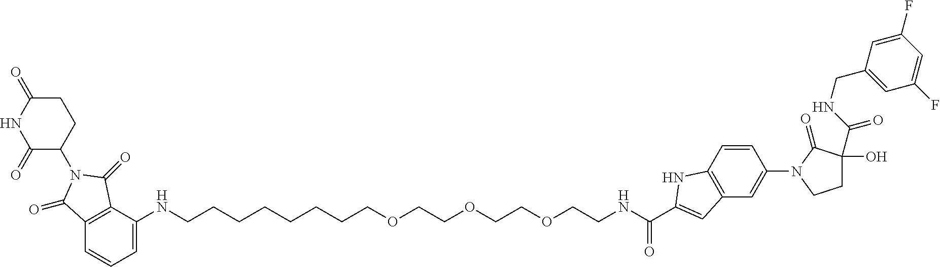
C12=C(C(NCCCCCCCCOCCOCCOCCNC(=O)C3=CC4=C(C=CC(N5C(=O)C(C(NCC6=CC(F)=CC(F)=C6)=O)(O)CC5)=C4)N3)=CC=C1)C(=O)N(C1C(=O)NC(=O)CC1)C2=O
